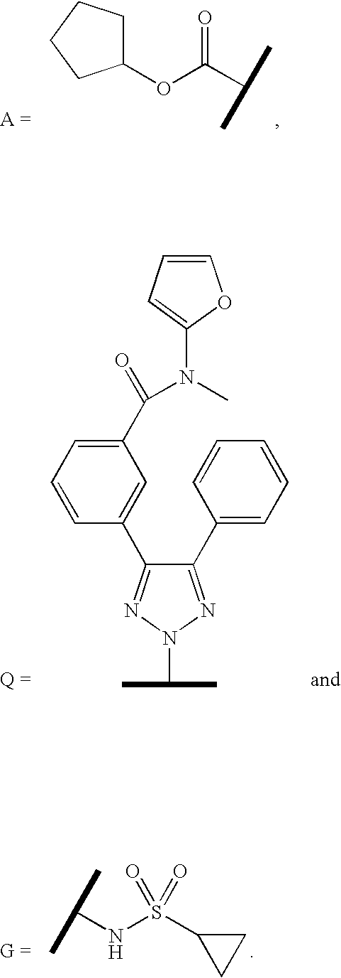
C1(OC(C(C)C)=O)CCCC1.C1(C2=CC=CC=C2)=NN(C(C)C)N=C1C1=CC(C(=O)N(C2=CC=CO2)C)=CC=C1.C(C)(C)NS(C1CC1)(=O)=O
